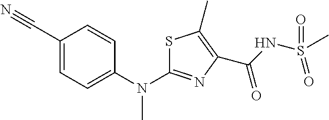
C1(C#N)=CC=C(N(C)C2=NC(C(=O)NS(C)(=O)=O)=C(C)S2)C=C1
